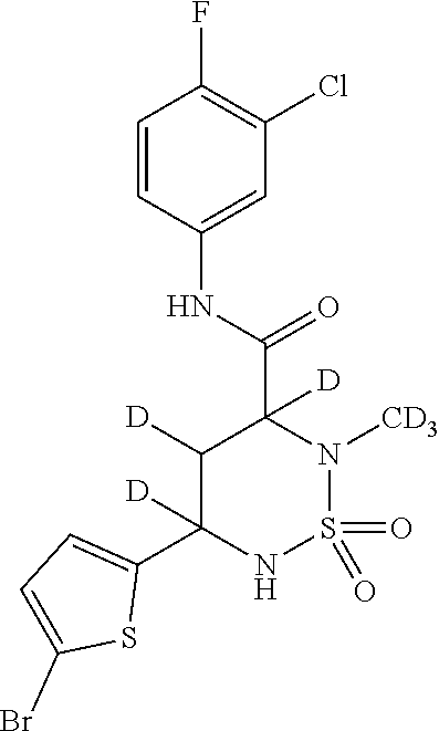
C1=CC(NC(C2([D])C([D])C(C3=CC=C(Br)S3)([D])NS(=O)(=O)N2[CD3])=O)=CC(Cl)=C1F
